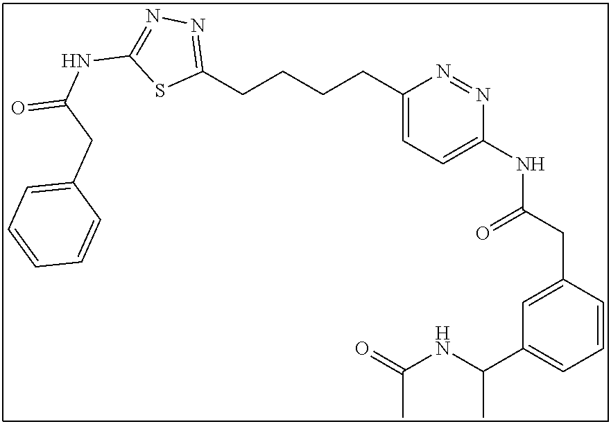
C1(CCCCC2=NN=C(NC(CC3=CC=CC=C3)=O)S2)=CC=C(NC(CC2=CC(C(NC(=O)C)C)=CC=C2)=O)N=N1
